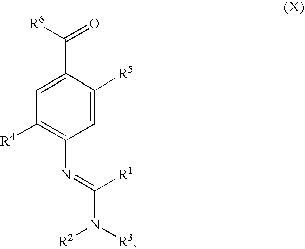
C1(N=C(N([R3])[R2])[R1])=C([R4])C=C(C([R6])=O)C([R5])=C1
